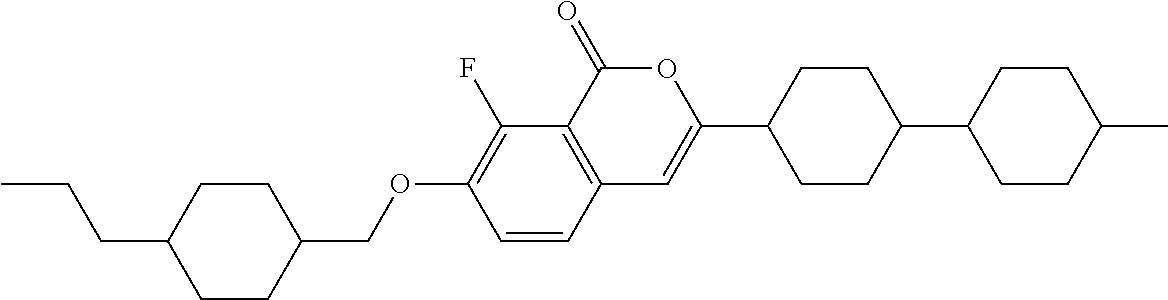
C12=C(C(=O)OC(C3CCC(C4CCC(C)CC4)CC3)=C1)C(F)=C(OCC1CCC(CCC)CC1)C=C2
